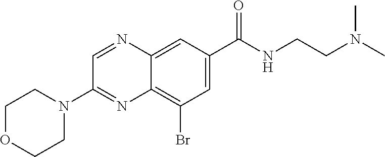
C12=CC(C(NCCN(C)C)=O)=CC(Br)=C1N=C(N1CCOCC1)C=N2
